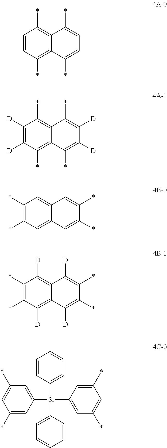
C1=CC(*)=C2C(=C1*)C(*)=CC=C2*.C1([D])=C([D])C(*)=C2C(=C1*)C(*)=C([D])C([D])=C2*.C1(*)=C(*)C=C2C(=C1)C=C(*)C(*)=C2.C1(*)=C(*)C([D])=C2C(=C1[D])C([D])=C(*)C(*)=C2[D].C1(*)=CC([Si](C2=CC(*)=CC(*)=C2)(C2=CC=CC=C2)C2=CC=CC=C2)=CC(*)=C1
